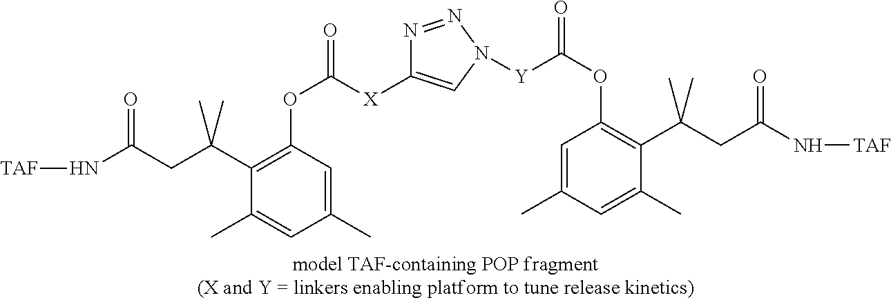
N1=NC([X]C(=O)OC2=C(C(CC(N[TAF])=O)(C)C)C(C)=CC(C)=C2)=CN1[Y]C(OC1=C(C(C)(C)CC(N[TAF])=O)C(C)=CC(C)=C1)=O
